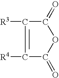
C1([R4])=C([R3])C(=O)OC1=O
